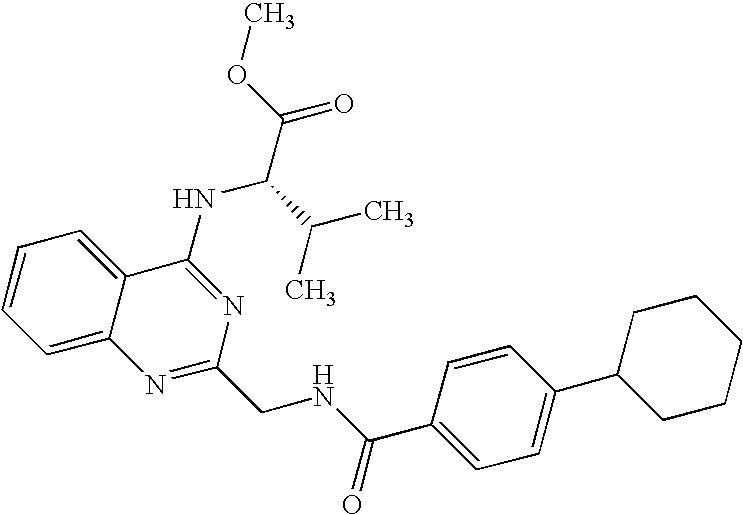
C1=CC=C2C(=C1)C(NC(C(C)C)C(=O)OC)=NC(CNC(=O)C1=CC=C(C3CCCCC3)C=C1)=N2
